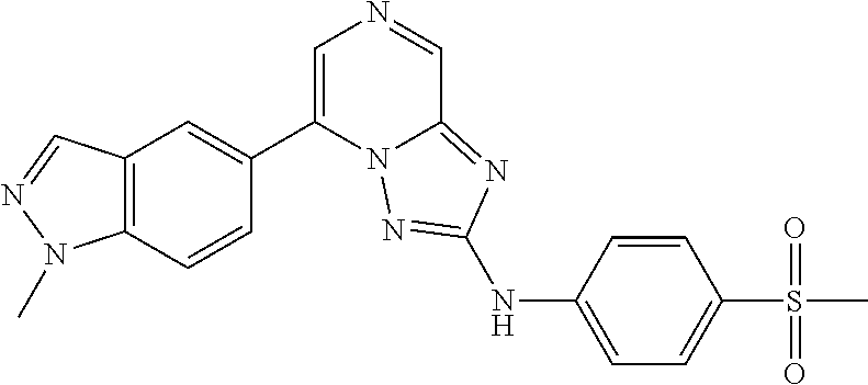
C12=C(C=CC(C3=CN=CC4=NC(NC5=CC=C(S(C)(=O)=O)C=C5)=NN34)=C1)N(C)N=C2
